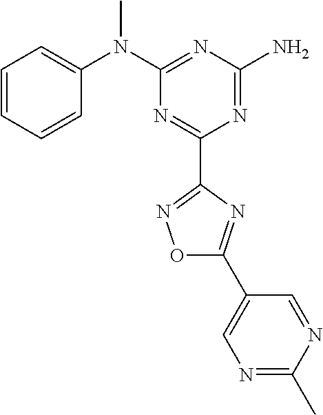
C1=CC=CC(N(C2=NC(N)=NC(C3=NOC(C4=CN=C(C)N=C4)=N3)=N2)C)=C1
